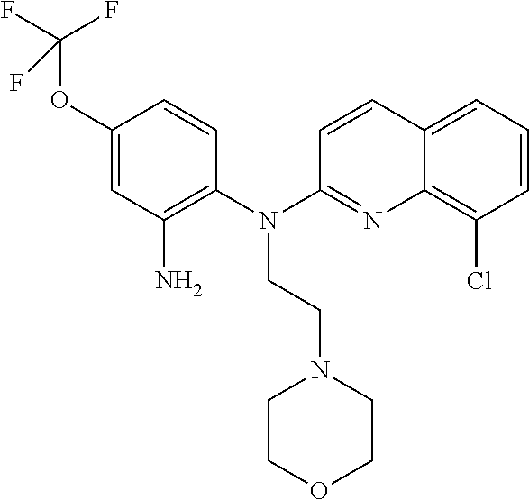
O(C1=CC(N)=C(N(C2=NC3=C(Cl)C=CC=C3C=C2)CCN2CCOCC2)C=C1)C(F)(F)F
